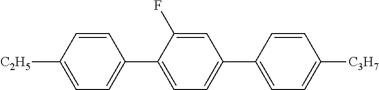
C1=C([C2H5])C=CC(C2=CC=C(C3=CC=C([C3H7])C=C3)C=C2F)=C1
